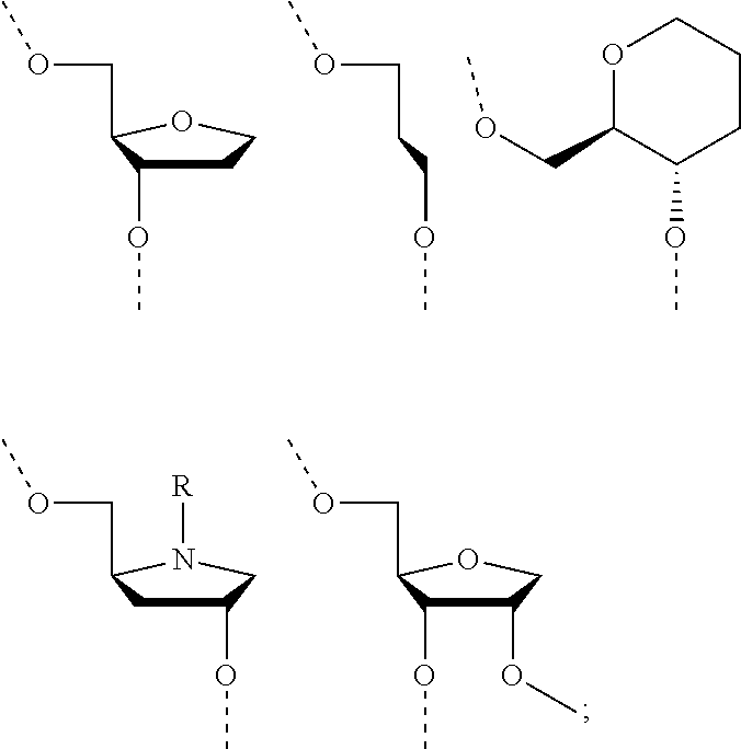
C1C(OC)C(COC)OC1.C(CCOC)OC.C1(OC)CCCOC1COC.C1(OC)CC(COC)N([R])C1.C1(OC)C(OC)C(COC)OC1
